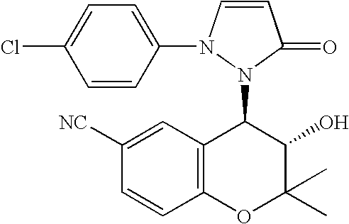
C1([NC])=CC2=C(C=C1)OC(C)(C)C(O)C2N1C(=O)C=CN1C1=CC=C(Cl)C=C1
